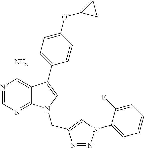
N1=CN=C2C(=C1N)C(C1=CC=C(OC3CC3)C=C1)=CN2CC1=CN(C2=CC=CC=C2F)N=N1
